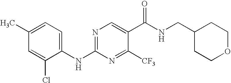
C1(NC2=NC=C(C(NCC3CCOCC3)=O)C([CF3])=N2)=CC=C(C)C=C1Cl
